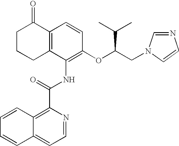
C12=C(C(NC(C3=C4C(=CC=N3)C=CC=C4)=O)=C(OC(CN3C=NC=C3)C(C)C)C=C1)CCCC2=O
